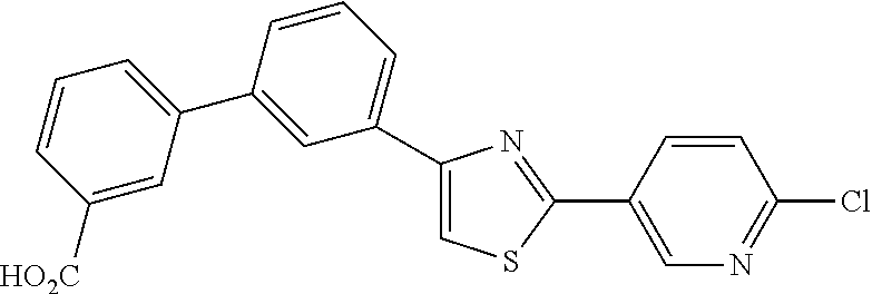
C1(C2=CC=CC([HO2C])=C2)=CC(C2=CSC(C3=CN=C(Cl)C=C3)=N2)=CC=C1
